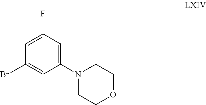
C1=C(F)C=C(N2CCOCC2)C=C1Br
